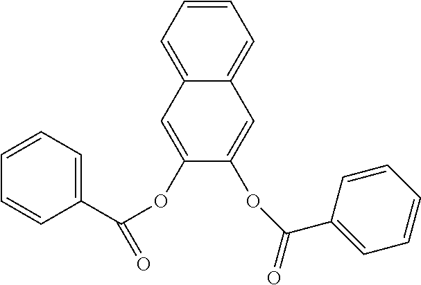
C12=CC=CC=C1C=C(OC(=O)C1=CC=CC=C1)C(OC(=O)C1=CC=CC=C1)=C2
